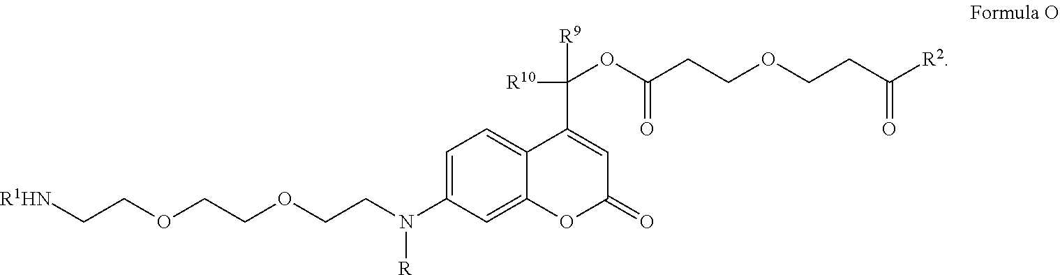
[R1HN]CCOCCOCCN(C1=CC=C2C(=C1)OC(=O)C=C2C([R10])([R9])OC(CCOCCC([R2])=O)=O)[R]
